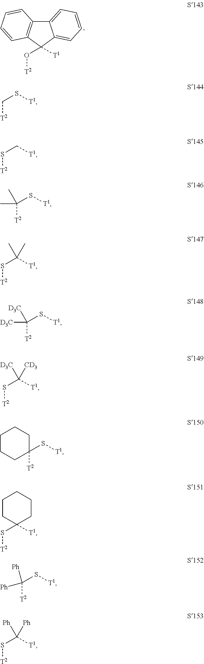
[T2]OC1([T1])C2=CC=CC=C2C2=C1C=CC=C2.[T2]CS[T1].[T2]SC[T1].[T2]C(S[T1])(C)C.[T2]SC([T1])(C)C.[T2]C(S[T1])([D3C])[D3C].[T2]SC([T1])([CD3])[D3C].[T2]C1(S[T1])CCCCC1.[T2]SC1([T1])CCCCC1.[T2]C(S[T1])([Ph])[Ph].[T2]SC([T1])([Ph])[Ph]
